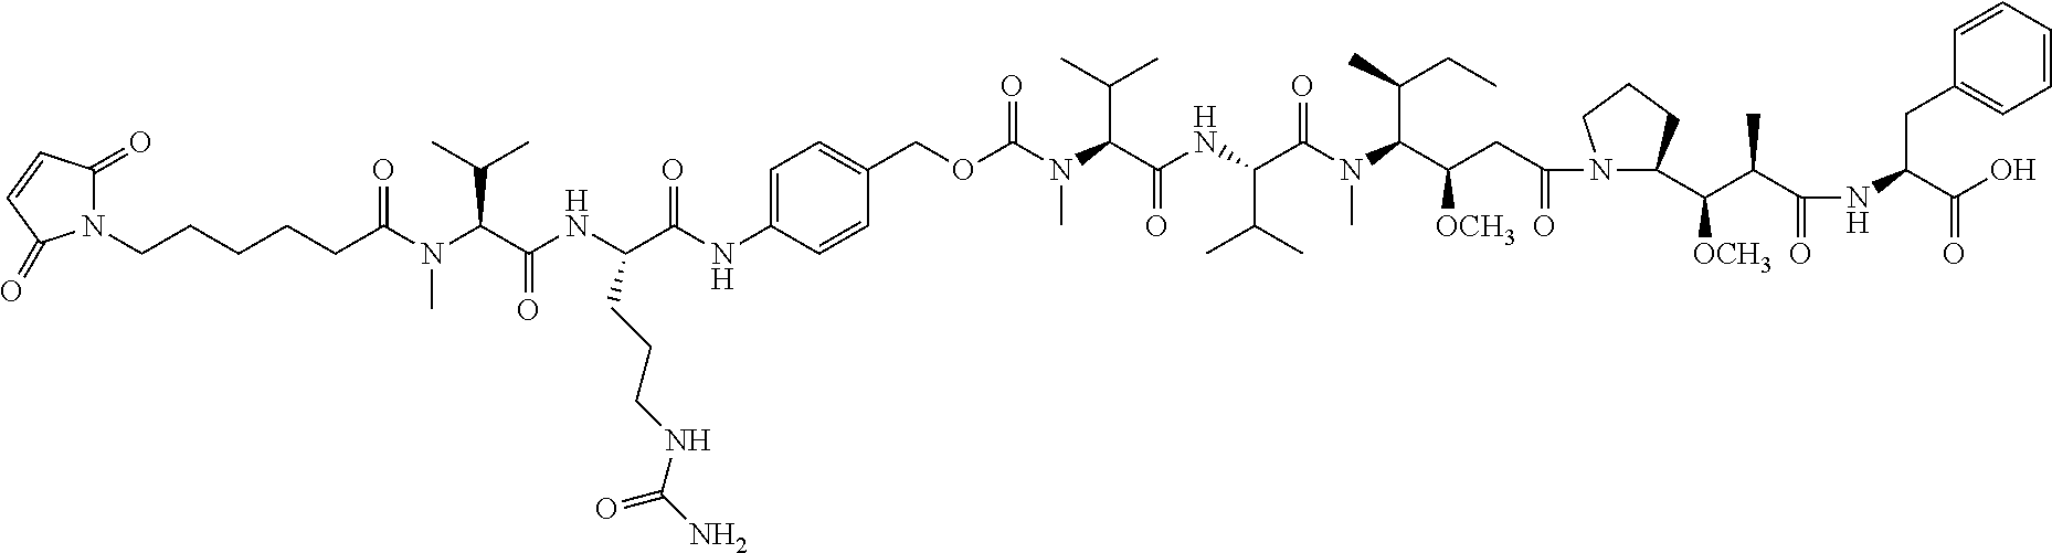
CN(C(C(C)C)C(NC(C(N(C(C(CC(=O)N1C(C([OCH3])C(C)C(=O)NC(C(=O)O)CC2=CC=CC=C2)CCC1)[OCH3])C(C)CC)C)=O)C(C)C)=O)C(=O)OCC1=CC=C(NC(=O)C(NC(=O)C(N(C(CCCCCN2C(=O)C=CC2=O)=O)C)C(C)C)CCCNC(N)=O)C=C1
